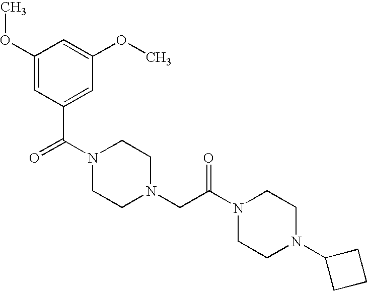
C1(OC)=CC(C(N2CCN(CC(N3CCN(C4CCC4)CC3)=O)CC2)=O)=CC(OC)=C1
